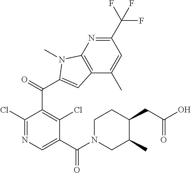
C1(C(F)(F)F)=NC2=C(C(C)=C1)C=C(C(=O)C1=C(Cl)C(C(N3CC(C)C(CC(O)=O)CC3)=O)=CN=C1Cl)N2C
